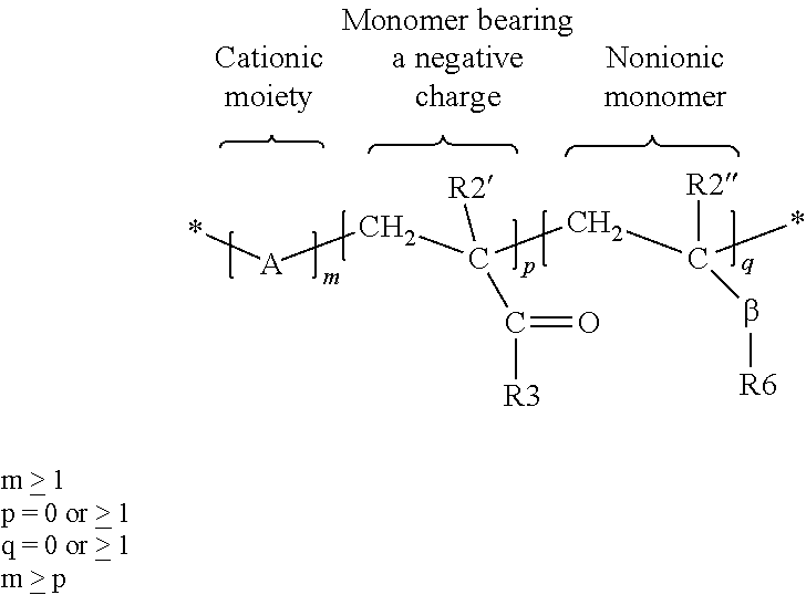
[A](CC(CC(*)([R2])b[R6])([R2])C([R3])=O)*
